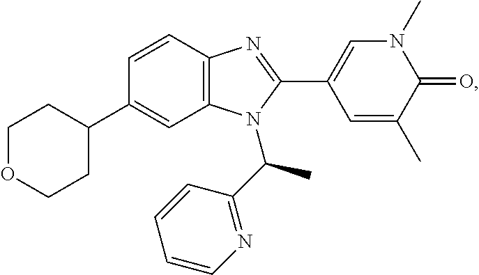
C1(C2CCOCC2)=CC2=C(C=C1)N=C(C1=CN(C)C(=O)C(C)=C1)N2C(C1=NC=CC=C1)C
